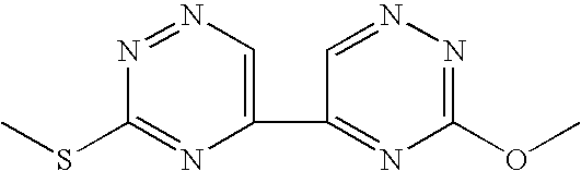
C1(C2=NC(OC)=NN=C2)=CN=NC(SC)=N1
